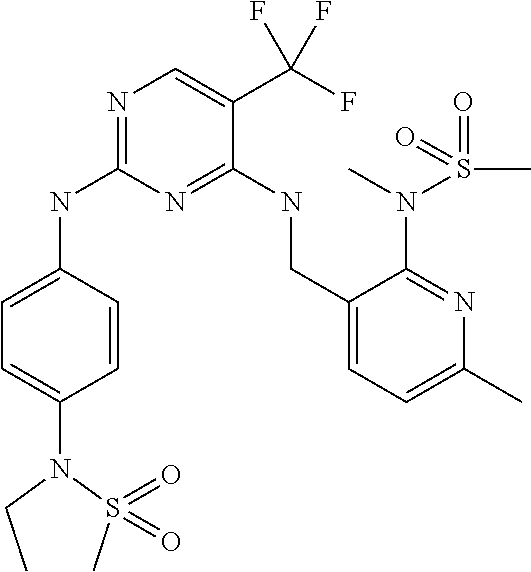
C1=CC(NC2=NC=C(C(F)(F)F)C(NCC3=CC=C(C)N=C3N(C)S(C)(=O)=O)=N2)=CC=C1N(CC)S(C)(=O)=O
